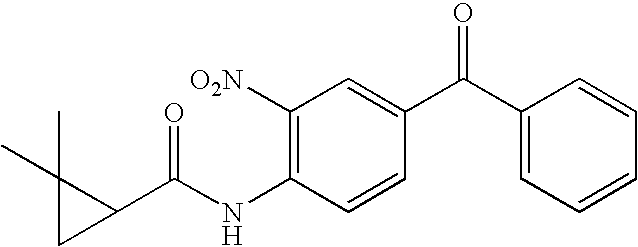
C1([O2N])=C(NC(C2C(C)(C)C2)=O)C=CC(C(C2=CC=CC=C2)=O)=C1
